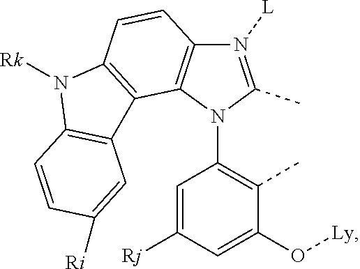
N1([L])=C(C)N(C2=C(C)C(O[Ly])=CC([Rj])=C2)C2=C1C=CC1=C2C2=C(N1[Rk])C=CC([Ri])=C2
